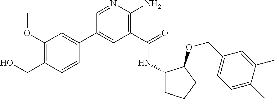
C1(C2=CC(OC)=C(CO)C=C2)=CC(C(=O)NC2CCCC2OCC2=CC=C(C)C(C)=C2)=C(N)N=C1
